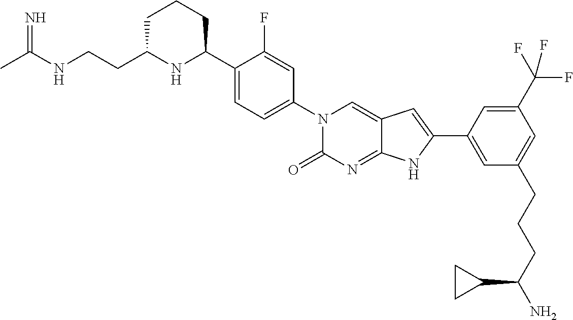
CC(NCCC1NC(C2=CC=C(N3C(=O)N=C4C(=C3)C=C(C3=CC(CCCC(N)C5CC5)=CC(C(F)(F)F)=C3)N4)C=C2F)CCC1)=N
